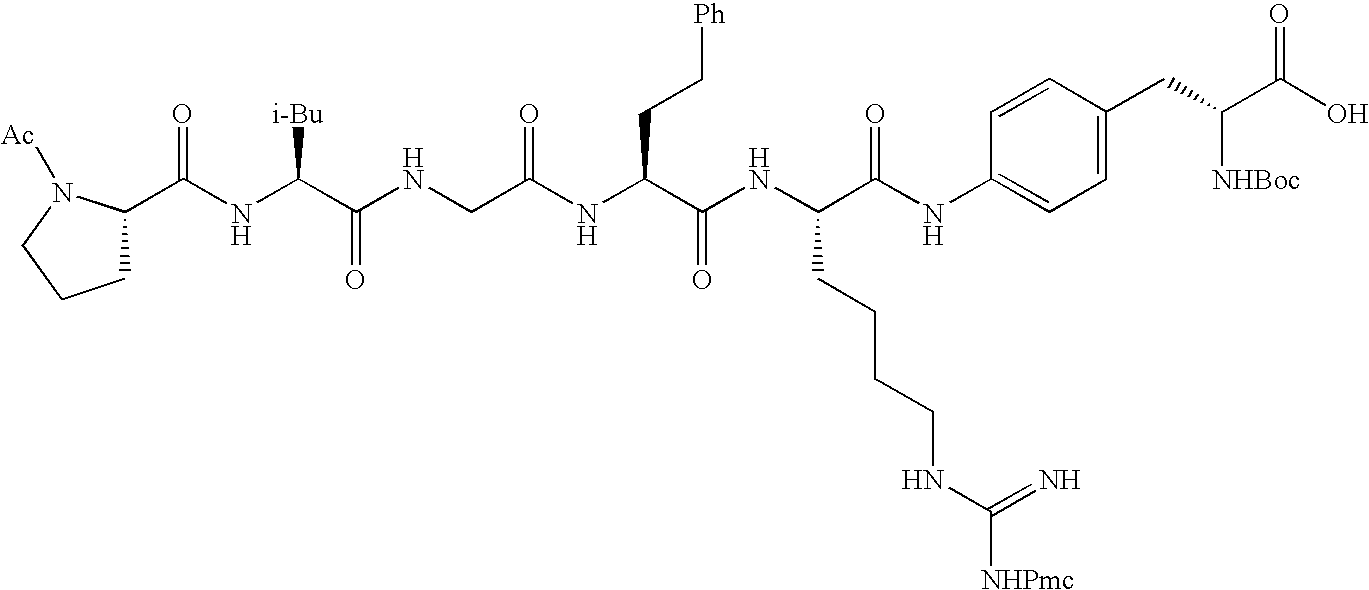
C(NC(C(NCC(NC(C(NC(C(NC1=CC=C(CC([NHBoc])C(O)=O)C=C1)=O)CCCCNC(=N)[NHPmc])=O)CC[Ph])=O)=O)[i-Bu])(C1CCCN1[Ac])=O
